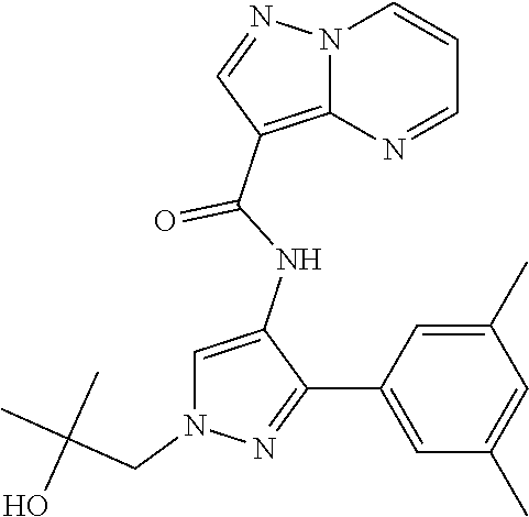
N12C(=C(C(NC3=CN(CC(C)(C)O)N=C3C3=CC(C)=CC(C)=C3)=O)C=N1)N=CC=C2
